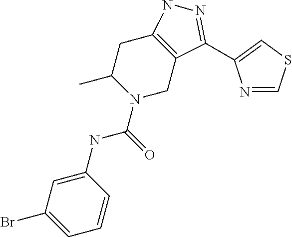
C1C2=C(CN(C(NC3=CC(Br)=CC=C3)=O)C1C)C(C1=CSC=N1)=NN2
